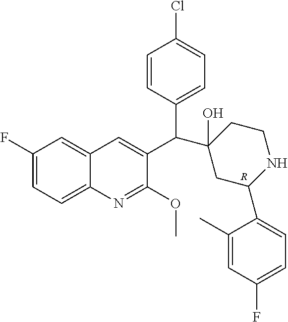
[R].C1(F)=CC=C2C(=C1)C=C(C(C1(O)CC(C3=CC=C(F)C=C3C)NCC1)C1=CC=C(Cl)C=C1)C(OC)=N2
